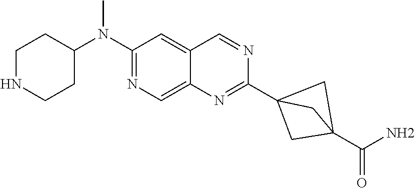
C1NCCC(N(C2=NC=C3C(=C2)C=NC(C24CC(C(=O)N)(C2)C4)=N3)C)C1
